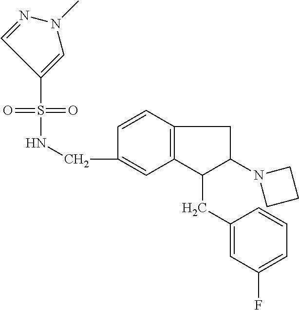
C(C1=CC2=C(C=C1)CC(N1CCC1)C2CC1=CC(F)=CC=C1)NS(=O)(=O)C1=CN(C)N=C1
